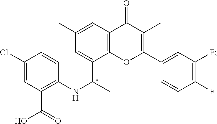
C1(Cl)=CC(C(=O)O)=C(NC(C2=CC(C)=CC3=C2OC(C2=CC(F)=C(F)C=C2)=C(C)C3=O)C)C=C1
